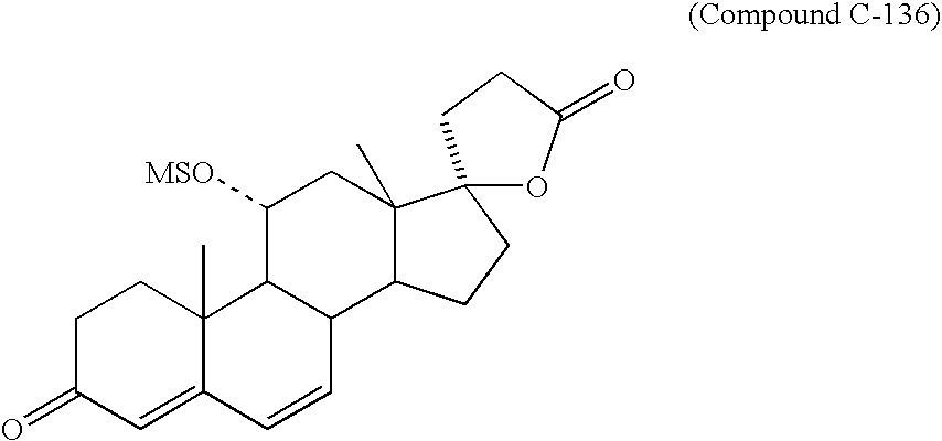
C1C(=O)C=C2C(C)(C1)C1C(C=C2)C2C(C)(CC1[MSO])C1(CC2)OC(=O)CC1
